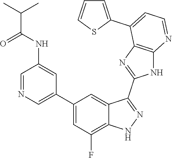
C1=NC=C(C2=CC(F)=C3C(=C2)C(C2=NC4=C(N2)N=CC=C4C2=CC=CS2)=NN3)C=C1NC(C(C)C)=O
